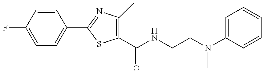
C1=C(F)C=CC(C2=NC(C)=C(C(=O)NCCN(C)C3=CC=CC=C3)S2)=C1
